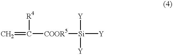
C=C([COOR5][Si]([Y])([Y])[Y])[R4]
